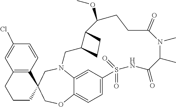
N12C3=CC(=CC=C3OCC3(C4=C(C=C(Cl)C=C4)CCC3)C1)S(=O)(=O)NC(=O)C(C)N(C)C(=O)CCC(OC)C1C(C2)CC1
